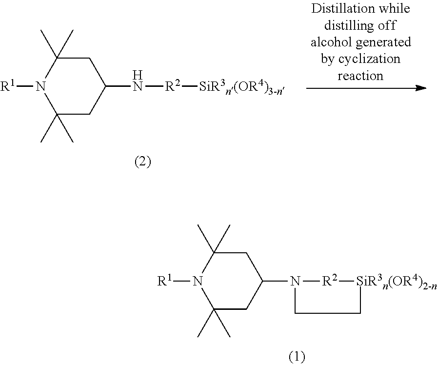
C1(C)(C)CC(N[R2][SiR3n(OR4)3-n])CC(C)(C)N1[R1].C1(C)(C)CC(N2[R2][SiR3n(OR4)2-n]CC2)CC(C)(C)N1[R1]
